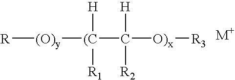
[R][(O)y][(C](C([O)x][R3])([H])[R2])([H])[R1]
